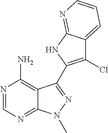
C12=C(N)N=CN=C1N(C)N=C2C1=C(Cl)C2=CC=CN=C2N1
